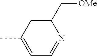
C1(C[OMe])=CC(C)=CC=N1
